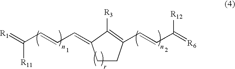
C1CC(C=CC(=[R6])[R12])=C([R3])C1=CC=CC(=[R1])[R11]
